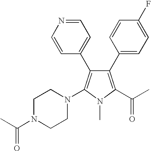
C1(C2=CC=C(F)C=C2)=C(C(C)=O)N(C)C(N2CCN(C(C)=O)CC2)=C1C1=CC=NC=C1
